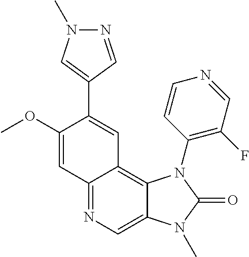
C12=NC=C3C(=C1C=C(C1=CN(C)N=C1)C(OC)=C2)N(C1=C(F)C=NC=C1)C(=O)N3C
